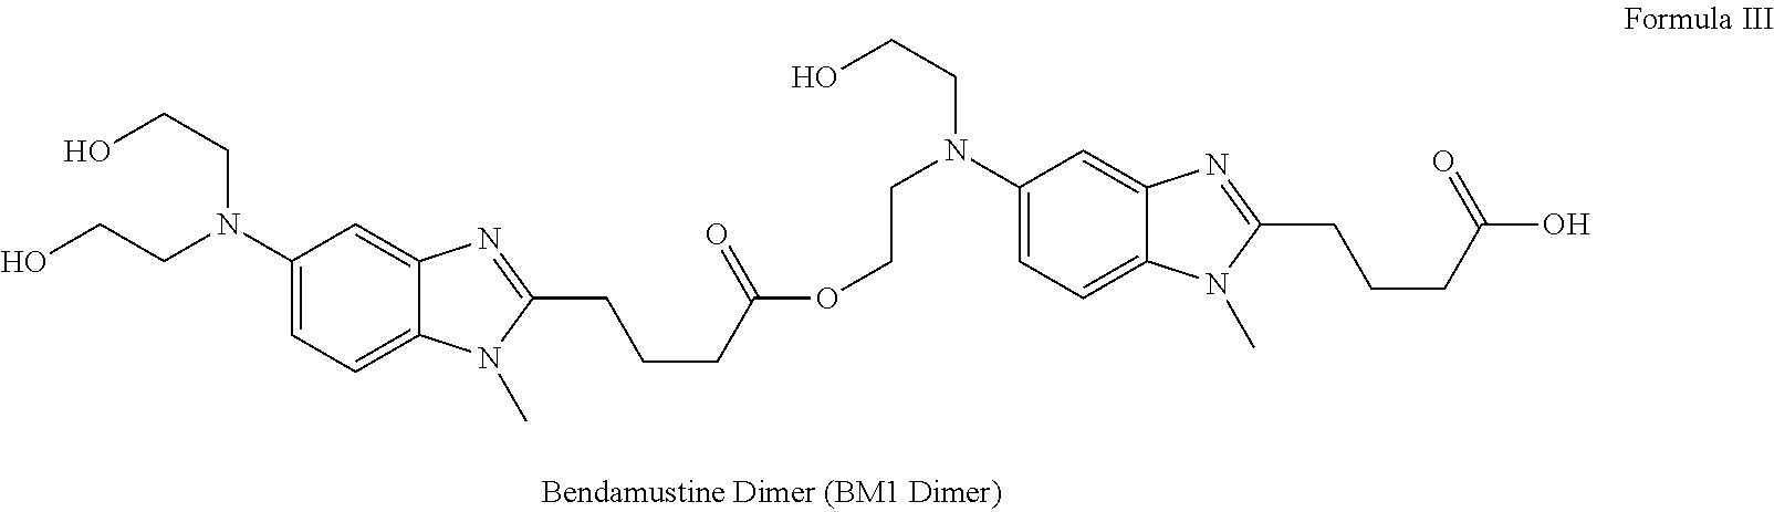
C1(N(CCO)CCO)=CC=C2C(=C1)N=C(CCCC(=O)OCCN(C1=CC=C3C(=C1)N=C(CCCC(O)=O)N3C)CCO)N2C
